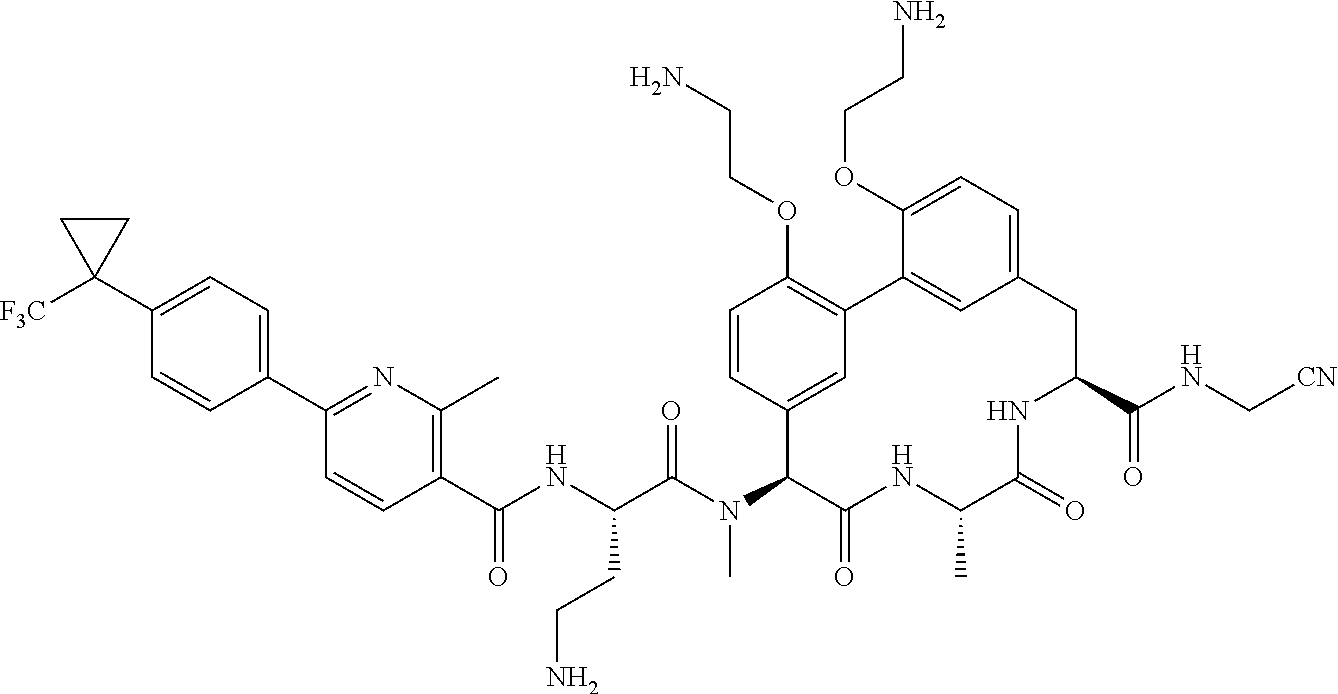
C1(C(NC(C(N(C2C(=O)NC(C)C(=O)NC(C(NC[CN])=O)CC3=CC=C(OCCN)C(=C3)C3=C(OCCN)C=CC2=C3)C)=O)CCN)=O)=C(C)N=C(C2=CC=C(C3([F3C])CC3)C=C2)C=C1
